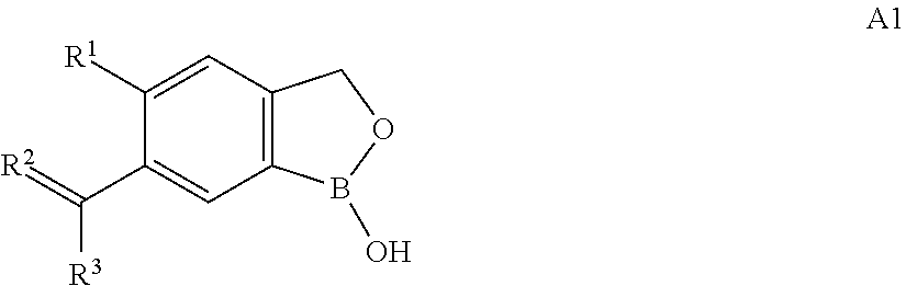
C12=C(C=C([R1])C(C(=[R2])[R3])=C1)COB2O
